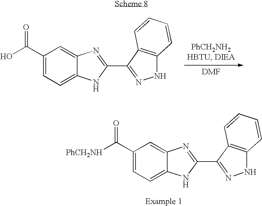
N1C2=C(C(C3=NC4=CC(C([PhCH2NH])=O)=CC=C4N3)=N1)C=CC=C2.N1C2=C(C(C3=NC4=CC(C(O)=O)=CC=C4N3)=N1)C=CC=C2
